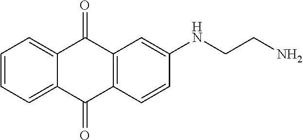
C1=CC=C2C(=C1)C(=O)C1=C(C2=O)C=CC(NCCN)=C1
